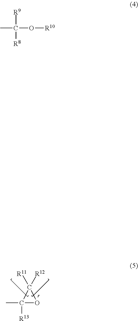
C1(C)([R13])OC1([R11])[R12].CC(O[R10])([R9])[R8]
